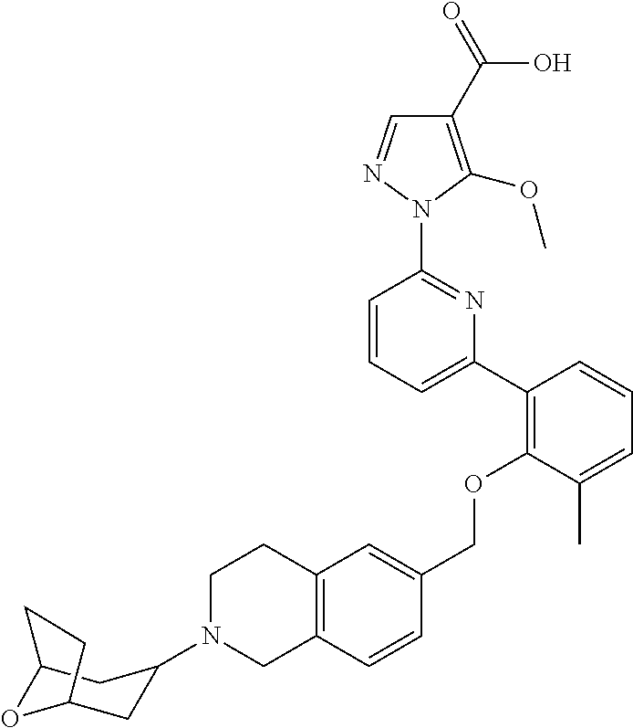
C1(C2=C(OCC3=CC4=C(C=C3)CN(C3CC5OC(C3)CC5)CC4)C(C)=CC=C2)=CC=CC(N2N=CC(C(=O)O)=C2OC)=N1
